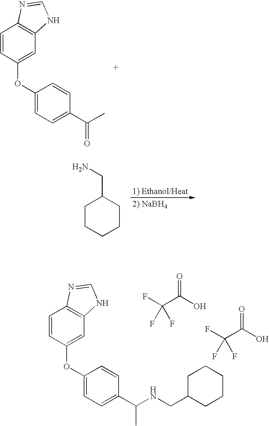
C1=CC(OC2=CC=C(C(C)=O)C=C2)=CC2=C1N=CN2.C1CCCCC1CN.C1=CC(OC2=CC=C(C(NCC3CCCCC3)C)C=C2)=CC2=C1N=CN2.FC(C(O)=O)(F)F.FC(C(O)=O)(F)F
